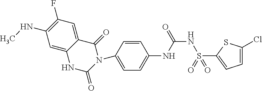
C1=C(N2C(=O)C3=CC(F)=C(NC)C=C3NC2=O)C=CC(NC(NS(C2=CC=C(Cl)S2)(=O)=O)=O)=C1
